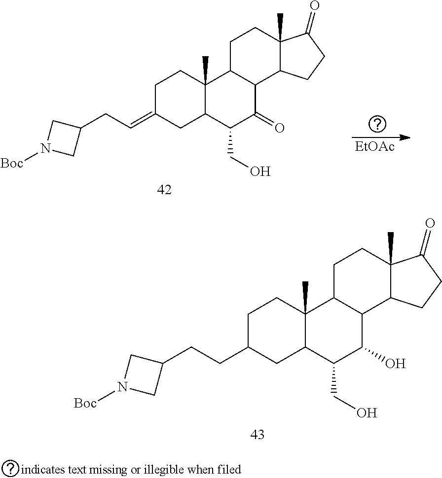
C1C(=CCC2CN([Boc])C2)CC2C(C)(C1)C1C(C(=O)C2CO)C2C(C)(CC1)C(=O)CC2.[EtOAc].C1C(CCC2CN([Boc])C2)CC2C(C)(C1)C1C(C(O)C2CO)C2C(C)(CC1)C(=O)CC2
